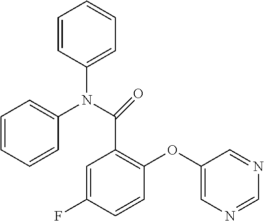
N(C1=CC=CC=C1)(C(C1=C(OC2=CN=CN=C2)C=CC(F)=C1)=O)C1=CC=CC=C1
